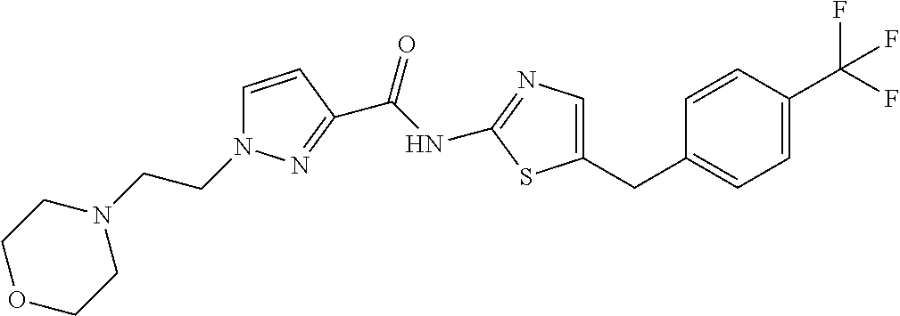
C1=CC(C(F)(F)F)=CC=C1CC1=CN=C(NC(=O)C2=NN(CCN3CCOCC3)C=C2)S1
